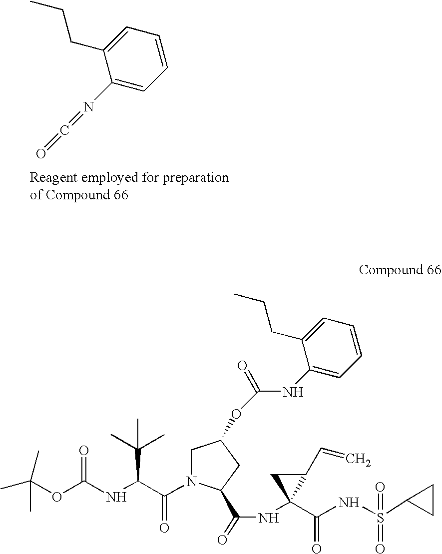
C(=O)=NC1=CC=CC=C1CCC.CC(OC(NC(C(N1CC(OC(=O)NC2=CC=CC=C2CCC)CC1C(=O)NC1(C(=O)NS(=O)(C2CC2)=O)C(C=C)C1)=O)C(C)(C)C)=O)(C)C
